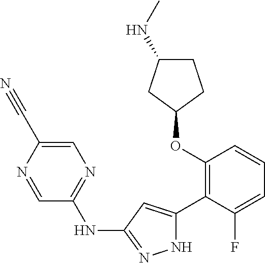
C1(OC2=C(C3=CC(NC4=NC=C(C#N)N=C4)=NN3)C(F)=CC=C2)CCC(NC)C1
